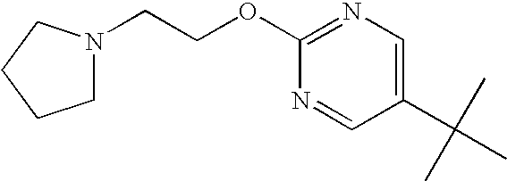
N1=CC(C(C)(C)C)=CN=C1OCCN1CCCC1
